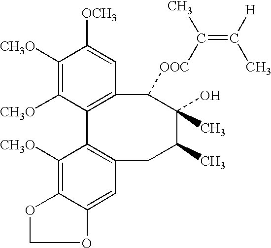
C1([CH3O])=C([CH3O])C2=C(C=C1[OCH3])C([OOC]C(C)=C([H])C)C(O)(C)C(C)CC1=C2C([CH3O])=C2OCOC2=C1
